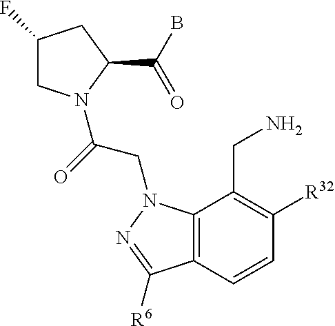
C1(F)CN(C(=O)CN2C3=C(C=CC([R32])=C3CN)C([R6])=N2)C(C(B)=O)C1
